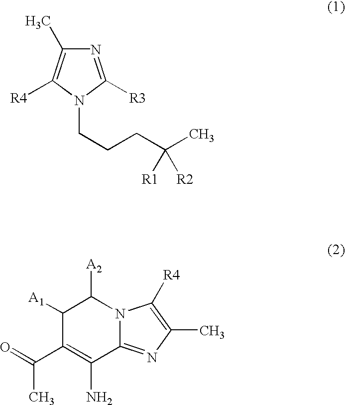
N1=C([R3])N(CCCC(C)([R1])[R2])C([R4])=C1C.C1([A1])C(C(=O)C)=C(N)C2=NC(C)=C([R4])N2C1[A2]
